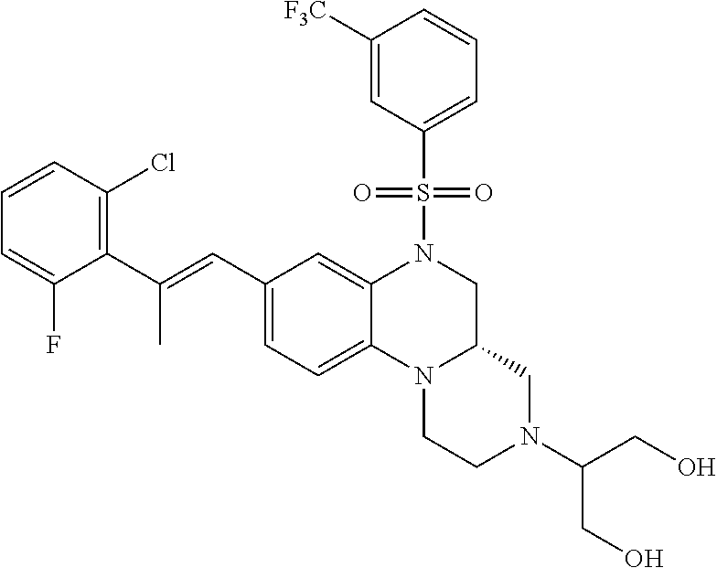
C1CN2C(CN1C(CO)CO)CN(S(C1=CC=CC([F3C])=C1)(=O)=O)C1=CC(C=C(C3=C(Cl)C=CC=C3F)C)=CC=C21
